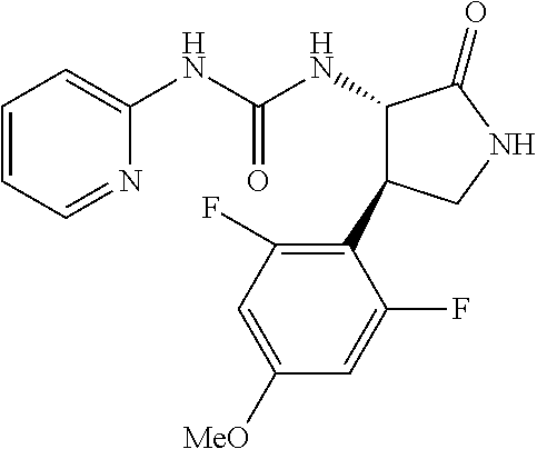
C1=CC=NC(NC(NC2C(C3=C(F)C=C([MeO])C=C3F)CNC2=O)=O)=C1
